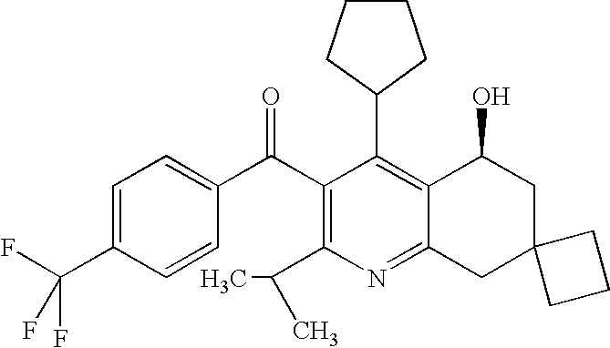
C1(C2=C3C(=NC(C(C)C)=C2C(C2=CC=C(C(F)(F)F)C=C2)=O)CC2(CC3O)CCC2)CCCC1
